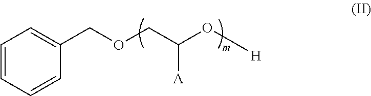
C1=CC=CC(COCC([A])O[H])=C1
